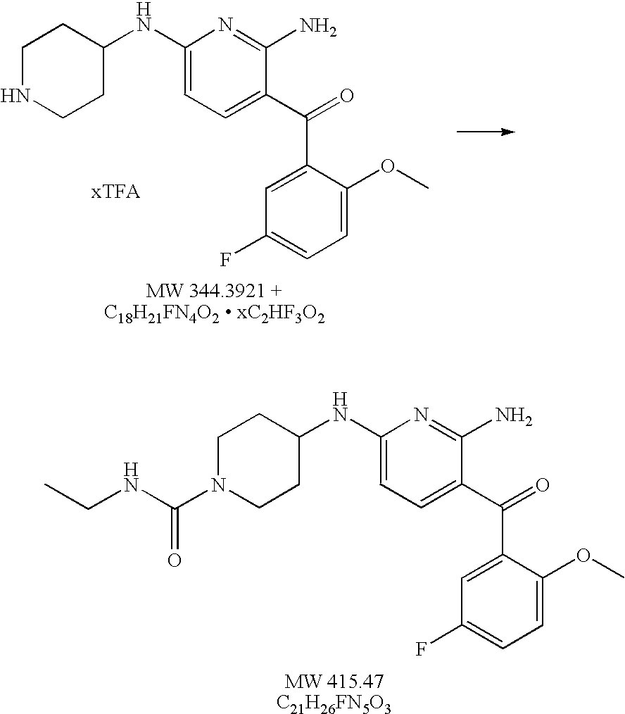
C1NCCC(NC2=CC=C(C(=O)C3=CC(F)=CC=C3OC)C(N)=N2)C1.C1N(C(NCC)=O)CCC(NC2=CC=C(C(=O)C3=CC(F)=CC=C3OC)C(N)=N2)C1
